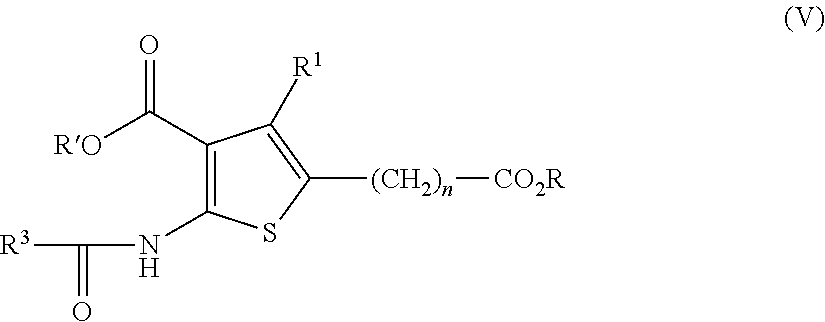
[RO]C(C1=C(NC(=O)[R3])SC([(CH2)n][CO2R])=C1[R1])=O
